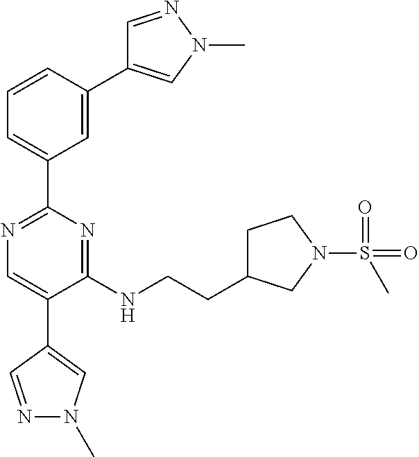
C1=C(C2=CN(C)N=C2)C=CC=C1C1=NC=C(C2=CN(C)N=C2)C(NCCC2CCN(S(C)(=O)=O)C2)=N1
